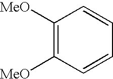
C1([MeO])=C([MeO])C=CC=C1
